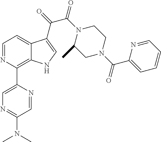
C1=NC(C2=CN=C(N(C)C)C=N2)=C2C(=C1)C(C(=O)C(N1C(C)CN(C(C3=CC=CC=N3)=O)CC1)=O)=CN2
